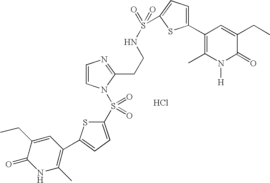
Cl.N(S(=O)(C1=CC=C(C2=C(C)N([H])C(=O)C(CC)=C2)S1)=O)CCC1=NC=CN1S(=O)(=O)C1=CC=C(C2=C(C)NC(=O)C(CC)=C2)S1
